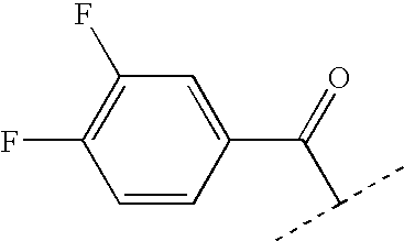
C1=CC(C(=O)C(C)C)=CC(F)=C1F
